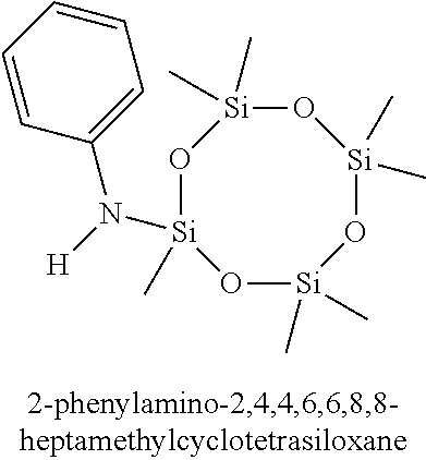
O1[Si](C)(C)O[Si](C)(N([H])C2=CC=CC=C2)O[Si](C)(C)O[Si]1(C)C
